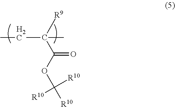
C(C(C(OC([R10])([R10])[R10])=O)([R9])C)C
